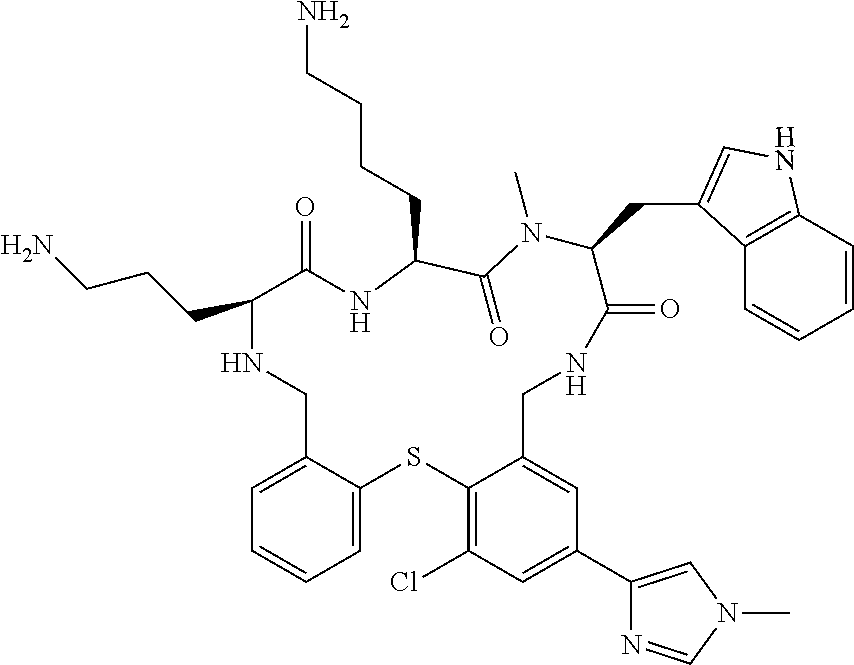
C1=C2C(=CC=C1)SC1=C(Cl)C=C(C3=CN(C)C=N3)C=C1CNC(=O)C(CC1=CNC3=C1C=CC=C3)N(C)C(=O)C(CCCCN)NC(=O)C(CCCN)NC2
